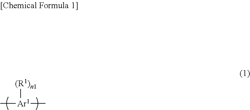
C[Ar1]([(R1)n1])C
